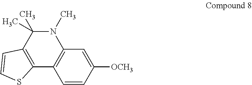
C1=CC([OCH3])=CC2=C1C1=C(C(C)(C)N2C)C=CS1
